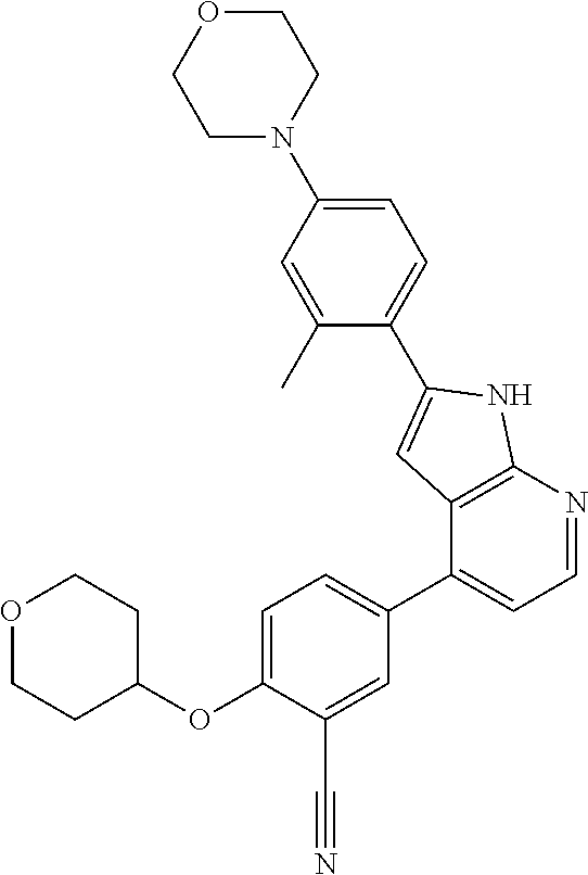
C1CC(OC2=CC=C(C3=CC=NC4=C3C=C(C3=CC=C(N5CCOCC5)C=C3C)N4)C=C2C#N)CCO1
